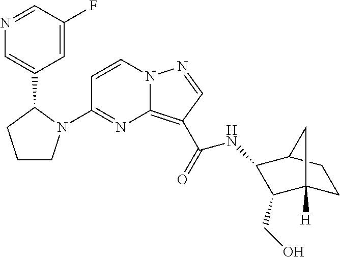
C1(N2CCCC2C2=CN=CC(F)=C2)=NC2=C(C(=O)NC3C4CCC([H])(C3CO)C4)C=NN2C=C1
